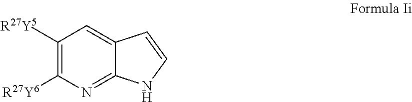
C1([R27Y5])=C([R27Y6])N=C2C(=C1)C=CN2
